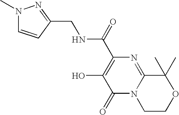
C1(CNC(C2=C(O)C(=O)N3C(=N2)C(C)(C)OCC3)=O)=NN(C)C=C1
